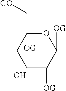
C1(C[GO])C(O)C([OG])C([OG])C([OG])O1
